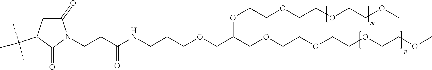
C(CC(NCCCOCC(COCCOCCOCCOC)OCCOCCOCCOC)=O)N1C(=O)CC(C(C)(C)C)C1=O
